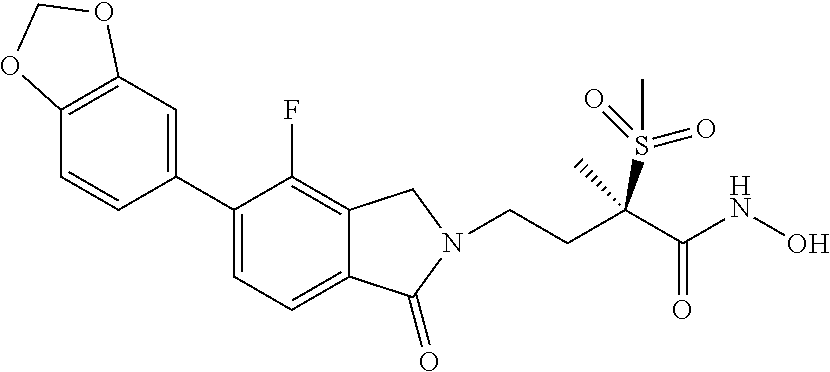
C12=C(C=C(C3=CC=C4C(=C3F)CN(CCC(C(NO)=O)(C)S(=O)(=O)C)C4=O)C=C1)OCO2
